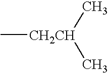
C[CH2CH](C)C
